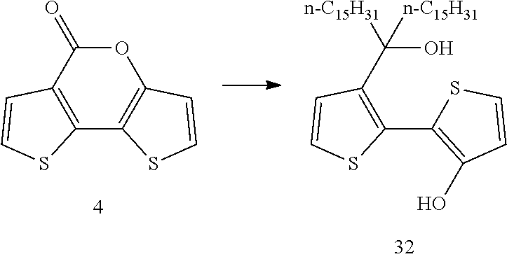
C12=C(C(=O)OC3=C1SC=C3)C=CS2.C1(C2=C(O)C=CS2)=C(C(O)([n-C15H31])[n-C15H31])C=CS1
